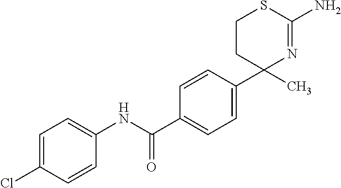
N1=C(N)SCCC1(C1=CC=C(C(NC2=CC=C(Cl)C=C2)=O)C=C1)C
